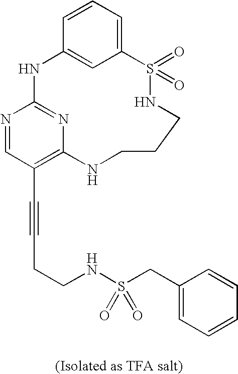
C1=CC=C2C=C1NC1=NC(=C(C#CCCNS(CC3=CC=CC=C3)(=O)=O)C=N1)NCCCNS2(=O)=O
